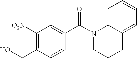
C1([O2N])=C(CO)C=CC(C(N2CCCC3=CC=CC=C23)=O)=C1
